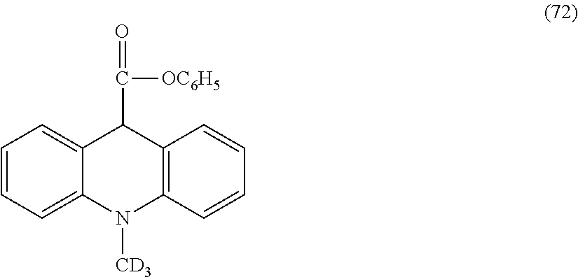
C1=CC=C2C(=C1)C(C(=O)[OC6H5])C1=C(N2[CD3])C=CC=C1
